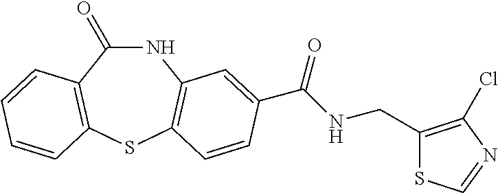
C1(=O)NC2=C(SC3=C1C=CC=C3)C=CC(C(NCC1=C(Cl)N=CS1)=O)=C2
